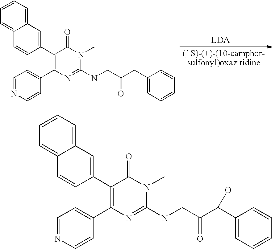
C12=CC=CC=C1C=CC(C1=C(C3=CC=NC=C3)N=C(NCC(CC3=CC=CC=C3)=O)N(C)C1=O)=C2.C12=CC=CC=C1C=CC(C1=C(C3=CC=NC=C3)N=C(NCC(=O)C(C3=CC=CC=C3)O)N(C)C1=O)=C2
